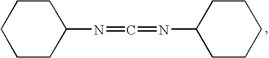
C1CC(N=C=NC2CCCCC2)CCC1
